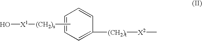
C1=C([(CH2)t][X2]C)C=CC=C1.C[(CH2)s][X1]O
